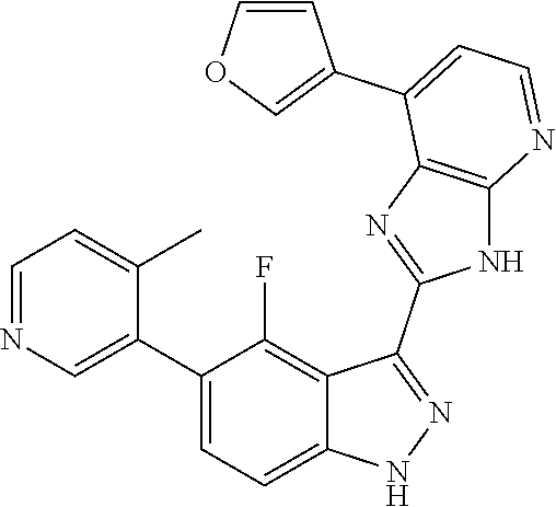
C1=NC=C(C2=CC=C3C(=C2F)C(C2=NC4=C(N2)N=CC=C4C2=COC=C2)=NN3)C(C)=C1
